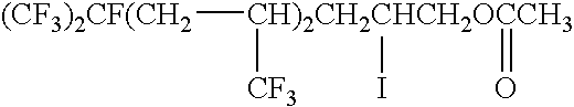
[(CF3)2CF(CH2][CH)2CH2CHCH2OCCH3]([CF3])(I)=O
